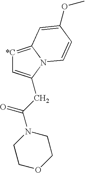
[*C]1=C2N(C=CC(OC)=C2)C(CC(N2CCOCC2)=O)=C1
